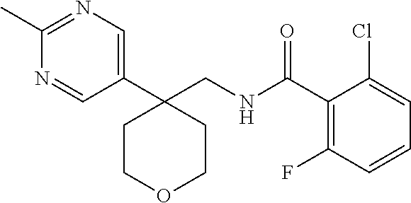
C1(C)=NC=C(C2(CNC(C3=C(F)C=CC=C3Cl)=O)CCOCC2)C=N1
